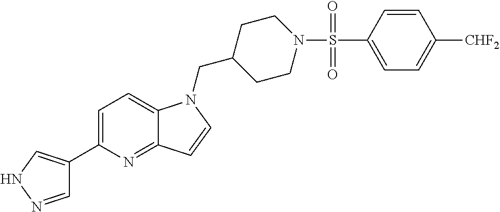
C1=NNC=C1C1=CC=C2C(=N1)C=CN2CC1CCN(S(C2=CC=C([CHF2])C=C2)(=O)=O)CC1
